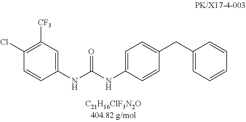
C1(Cl)=C([CF3])C=C(NC(NC2=CC=C(CC3=CC=CC=C3)C=C2)=O)C=C1
